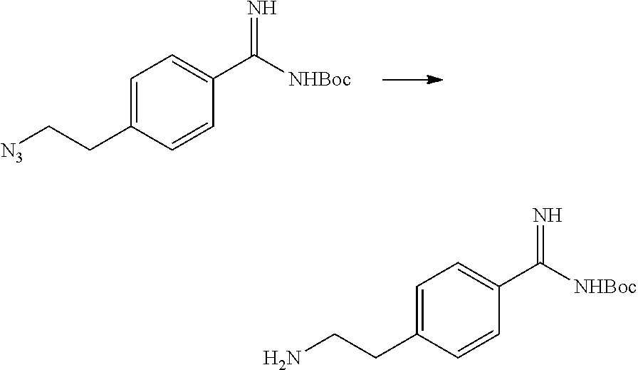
C1=C(CC[N3])C=CC(C([NHBoc])=N)=C1.C1=C(CCN)C=CC(C([NHBoc])=N)=C1
